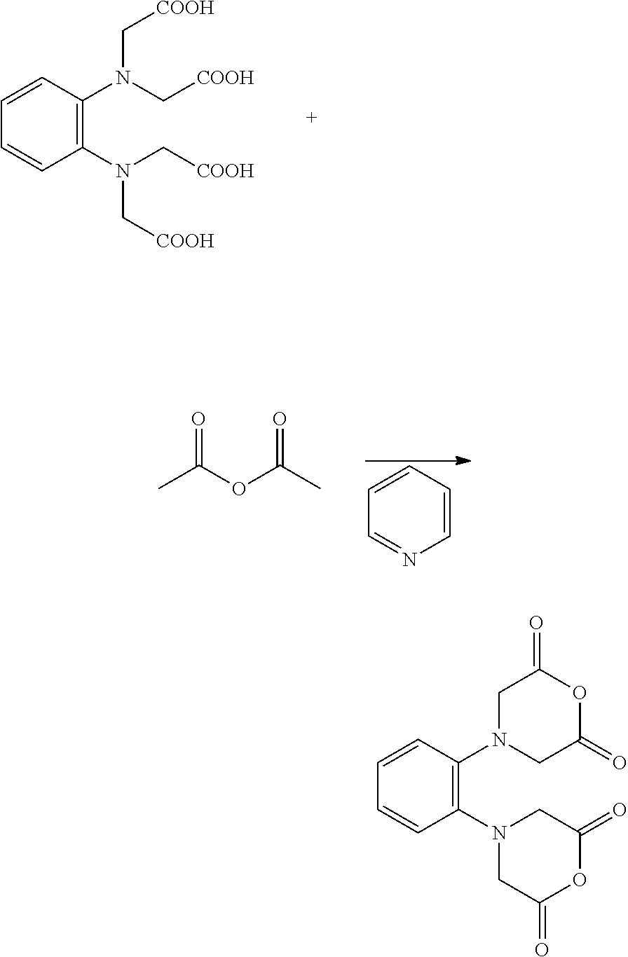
C1=CC(N(C[COOH])C[COOH])=C(N(C[COOH])C[COOH])C=C1.C1=CC=CN=C1.O=C(OC(C)=O)C.C1N(C2=C(N3CC(=O)OC(=O)C3)C=CC=C2)CC(=O)OC1=O
